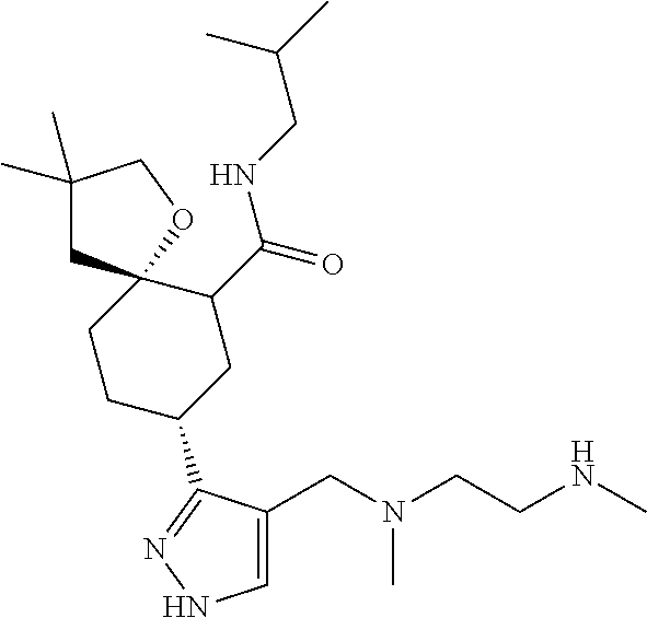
C1=C(CN(CCNC)C)C(C2CC(C(NCC(C)C)=O)C3(CC2)CC(C)(C)CO3)=NN1
